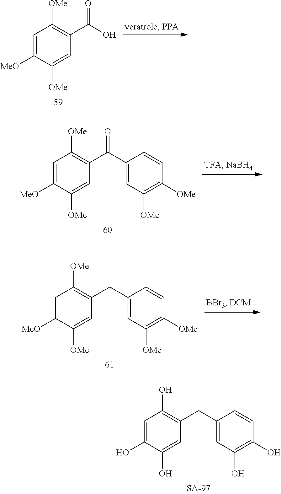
C1=C(O)C(O)=CC(CC2=CC(O)=C(O)C=C2)=C1O.C1=C([MeO])C([OMe])=CC(C(O)=O)=C1[OMe].C1=C([MeO])C([OMe])=CC(C(C2=CC([OMe])=C([OMe])C=C2)=O)=C1[OMe].C1=C([MeO])C([OMe])=CC(CC2=CC([OMe])=C([OMe])C=C2)=C1[OMe]
